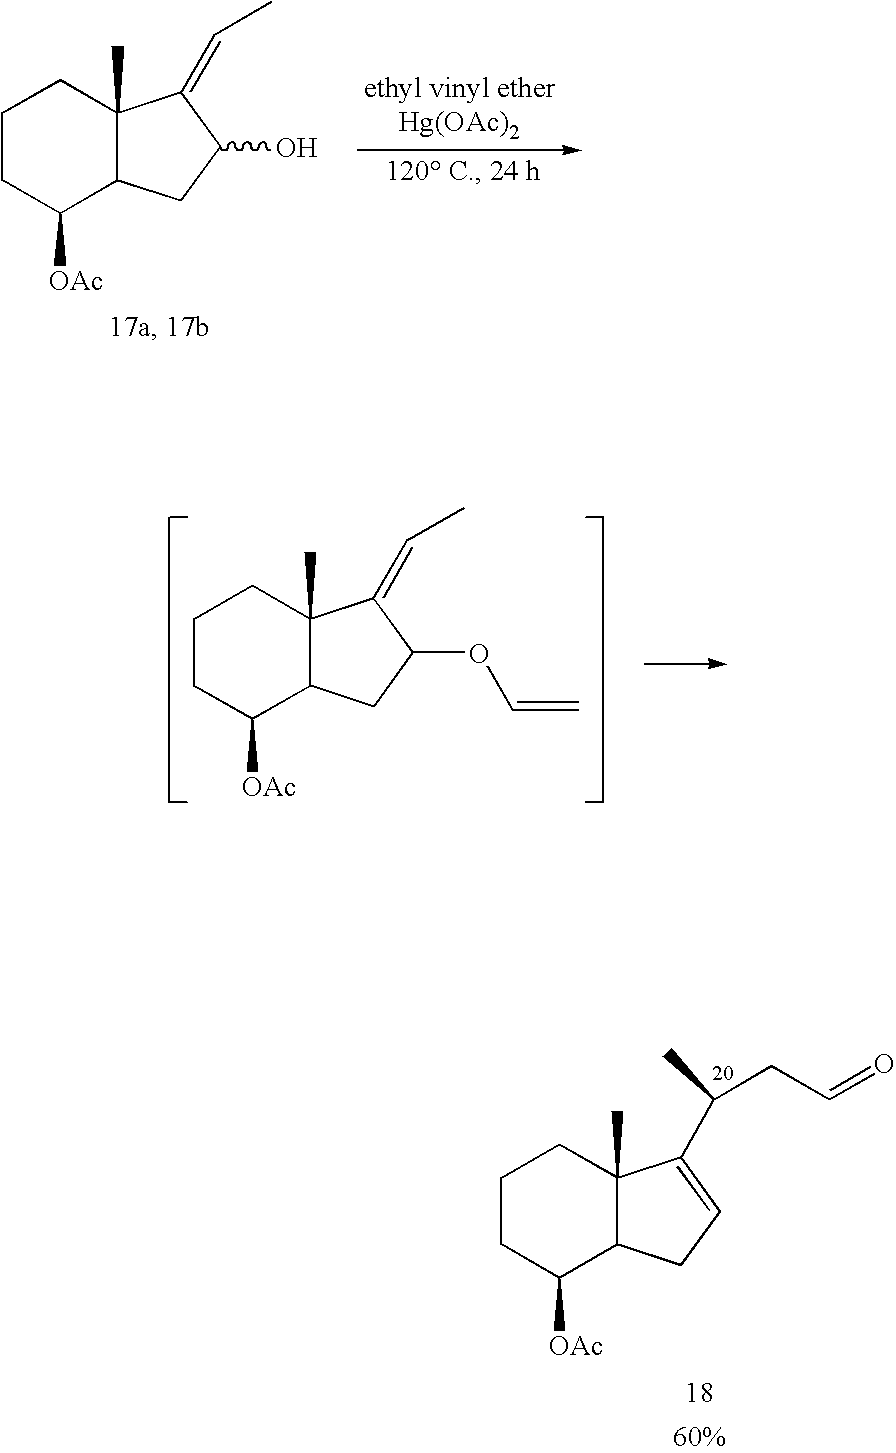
C1CC([OAc])C2C(C)(C1)C(=CC)C(O)C2.C1CC([OAc])C2C(C)(C1)C(=CC)C(OC=C)C2.C1CC([OAc])C2C(C)(C1)C(C(C)CC=O)=CC2
